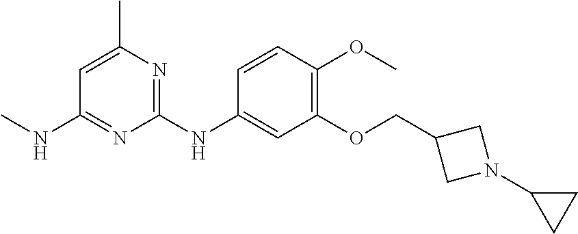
C1(NC)=NC(NC2=CC(OCC3CN(C4CC4)C3)=C(OC)C=C2)=NC(C)=C1
